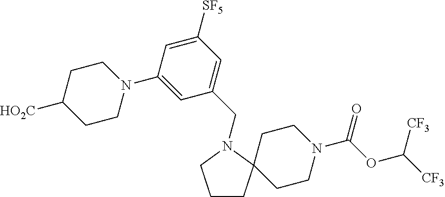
C1CC2(CCN(C(OC([CF3])[CF3])=O)CC2)N(CC2=CC([SF5])=CC(N3CCC([HO2C])CC3)=C2)C1
